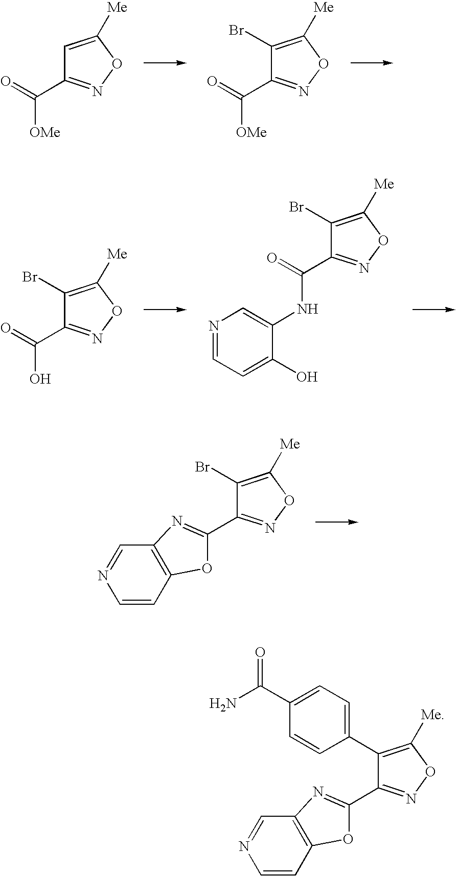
C1=C([Me])ON=C1C(=O)[OMe].C1(Br)=C([Me])ON=C1C(=O)[OMe].C1(Br)=C([Me])ON=C1C(=O)O.C1(Br)=C([Me])ON=C1C(=O)NC1=CN=CC=C1O.C1(Br)=C([Me])ON=C1C1=NC2=C(C=CN=C2)O1.C1(C2=CC=C(C(N)=O)C=C2)=C([Me])ON=C1C1=NC2=C(C=CN=C2)O1
